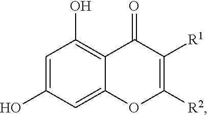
C12=C(O)C=C(O)C=C1OC([R2])=C([R1])C2=O
